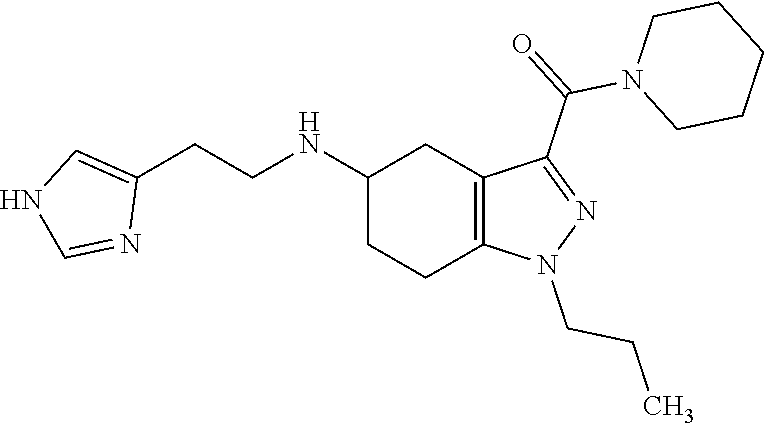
C1(NCCC2=CNC=N2)CCC2=C(C1)C(C(N1CCCCC1)=O)=NN2CCC
